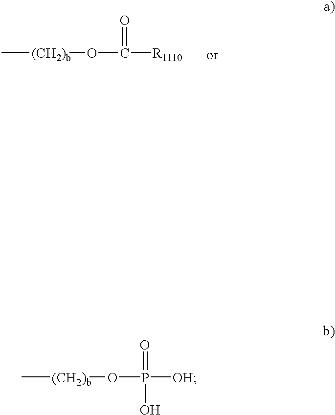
C[(CH2)b]OC([R1110])=O.C[(CH2)b]OP([OH])(=O)O
